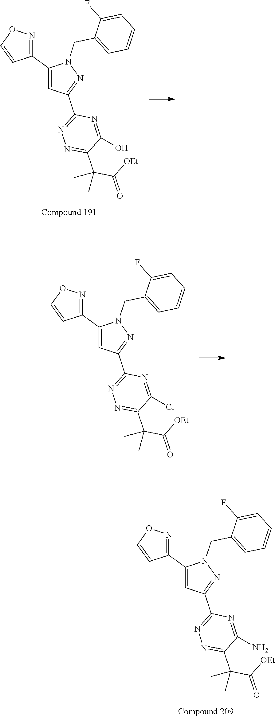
C1(C2=NOC=C2)=CC(C2=NN=C(C(C([OEt])=O)(C)C)C(O)=N2)=NN1CC1=CC=CC=C1F.C1(C2=NOC=C2)=CC(C2=NN=C(C(C([OEt])=O)(C)C)C(Cl)=N2)=NN1CC1=CC=CC=C1F.C1(C2=NOC=C2)=CC(C2=NN=C(C(C([OEt])=O)(C)C)C(N)=N2)=NN1CC1=CC=CC=C1F
